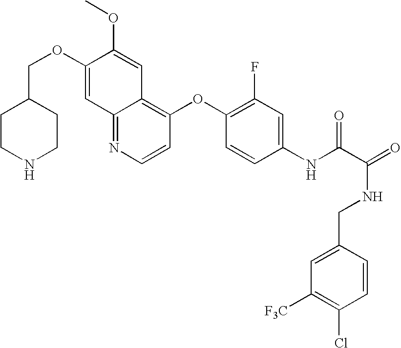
C(OC1=CC2=NC=CC(OC3=C(F)C=C(NC(C(=O)NCC4=CC([F3C])=C(Cl)C=C4)=O)C=C3)=C2C=C1OC)C1CCNCC1
